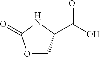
O1CC(C(O)=O)NC1=O
